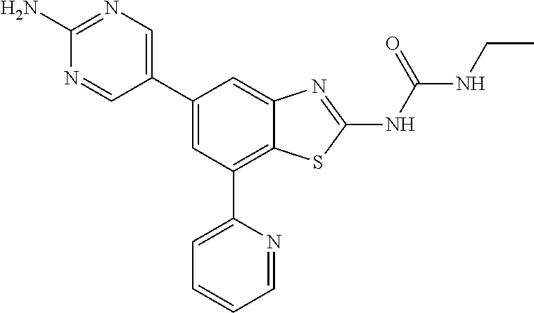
C1(C2=CN=C(N)N=C2)=CC(C2=CC=CC=N2)=C2C(=C1)N=C(NC(NCC)=O)S2
